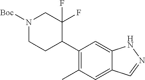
C1(C2C(F)(F)CN([Boc])CC2)=C(C)C=C2C(=C1)NN=C2
